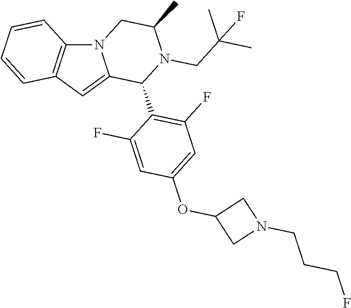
N12C3=C(C=C1C(C1=C(F)C=C(OC4CN(CCCF)C4)C=C1F)N(CC(C)(C)F)C(C)C2)C=CC=C3
